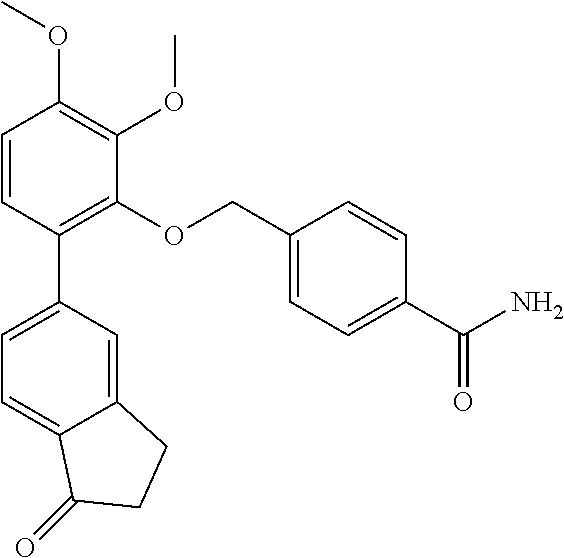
C1=CC(C2=CC=C3C(=C2)CCC3=O)=C(OCC2=CC=C(C(N)=O)C=C2)C(OC)=C1OC
